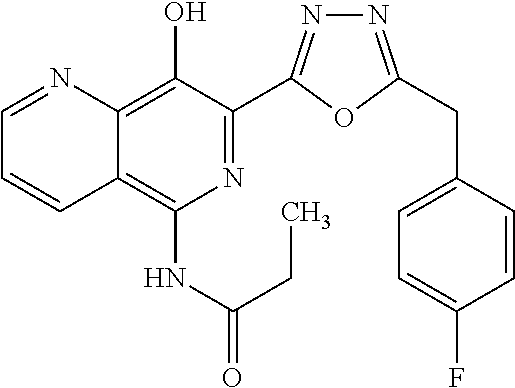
C1=NC2=C(O)C(C3=NN=C(CC4=CC=C(F)C=C4)O3)=NC(NC(=O)CC)=C2C=C1
